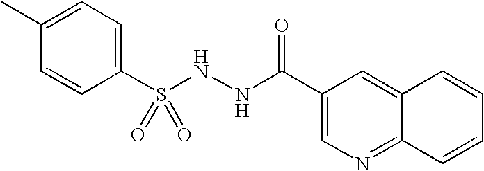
C1(C)=CC=C(S(NNC(C2=CN=C3C(=C2)C=CC=C3)=O)(=O)=O)C=C1
